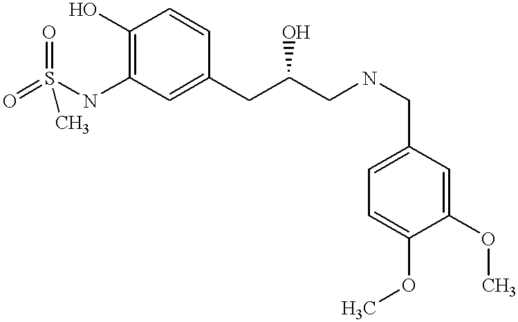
O=S(NC1=C(O)C=CC(CC(CNCC2=CC=C(OC)C(OC)=C2)O)=C1)(=O)C
